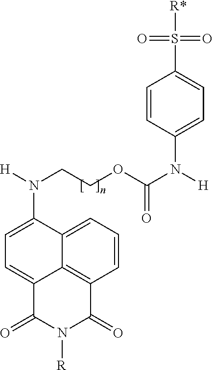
C1=CC(N([H])C(OCCN([H])C2=CC=C3C4=C(C=CC=C42)C(=O)N([R])C3=O)=O)=CC=C1S(=O)([R*])=O
